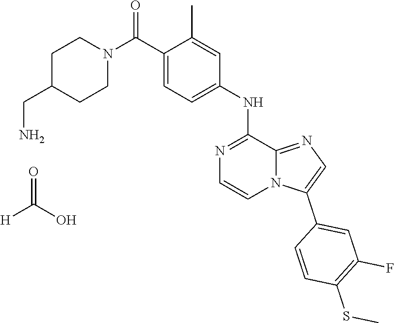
C1(NC2=CC=C(C(N3CCC(CN)CC3)=O)C(C)=C2)=NC=CN2C1=NC=C2C1=CC(F)=C(SC)C=C1.[H]C(O)=O
